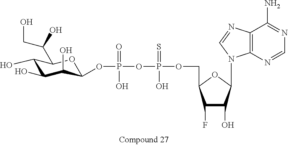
C1(O)C(O)C(O)C(OP(=O)(O)OP(=S)(O)OCC2C(F)C(O)C(N3C4=C(N=C3)C(N)=NC=N4)O2)OC1C(CO)O
